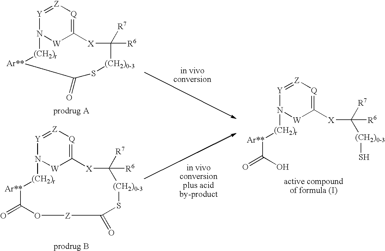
[Y]1=[Z][Q]=C2[W]N1[(CH2)r][Ar**]C(=O)S[(CH2)0-3]C([R7])([R6])[X]2.[Y]1=[Z][Q]=C2[W]N1[(CH2)r][Ar**]C(=O)O[Z]C(=O)S[(CH2)0-3]C([R7])([R6])[X]2.[Y]1=[Z][Q]=C([X]C([R7])([R6])[(CH2)0-3]S)[W]N1[(CH2)r][Ar**]C(O)=O
